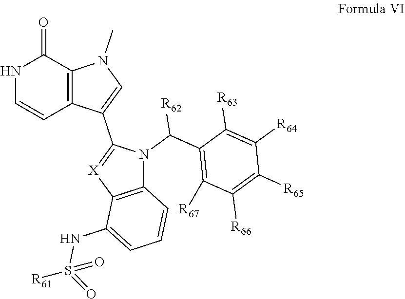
O=S(=O)(NC1=CC=CC2=C1[X]=C(C1=CN(C)C3=C1C=CNC3=O)N2C(C1=C([R67])C([R66])=C([R65])C([R64])=C1[R63])[R62])[R61]
